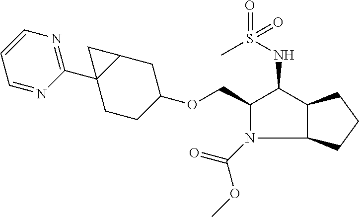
C1(COC2CCC3(C4=NC=CC=N4)C(C2)C3)N(C(=O)OC)C2C(C1NS(=O)(C)=O)CCC2
